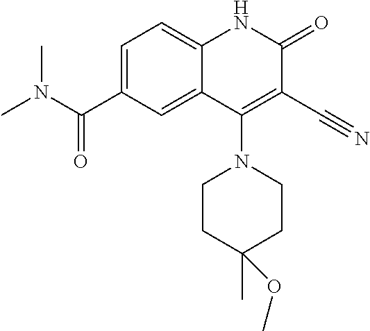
C1=C(C(N(C)C)=O)C=C2C(=C1)NC(=O)C(C#N)=C2N1CCC(C)(OC)CC1
